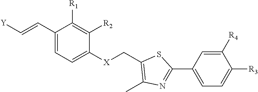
[Y]C=CC1=CC=C([X]CC2=C(C)N=C(C3=CC=C([R3])C([R4])=C3)S2)C([R2])=C1[R1]
